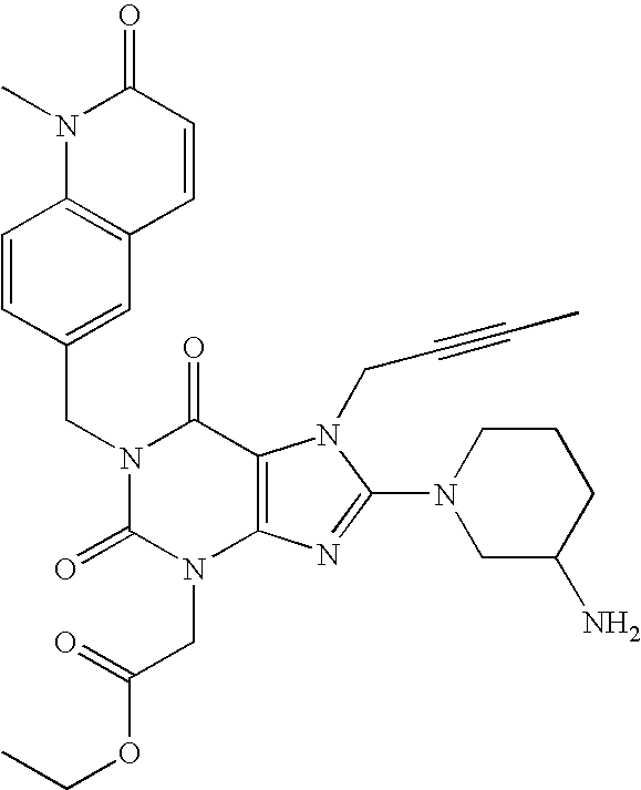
C1=CC(CN2C(=O)N(CC(OCC)=O)C3=C(C2=O)N(CC#CC)C(N2CC(N)CCC2)=N3)=CC2=C1N(C)C(=O)C=C2
